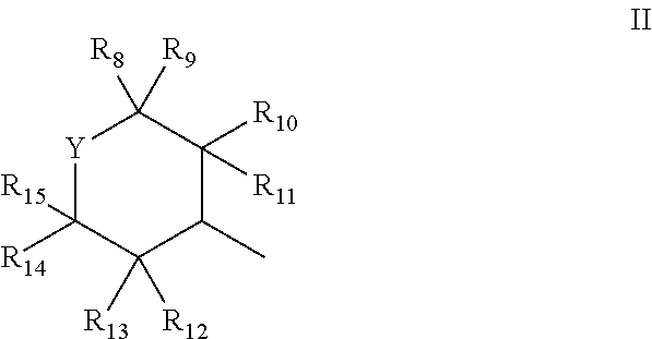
[Y]1C([R15])([R14])C([R13])([R12])C(C)C([R10])([R11])C1([R8])[R9]
